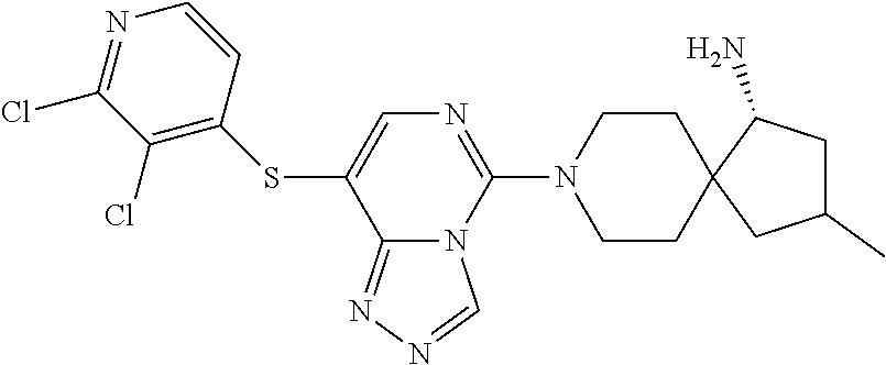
C1CN(C2=NC=C(SC3=C(Cl)C(Cl)=NC=C3)C3=NN=CN23)CCC12C(N)CC(C)C2
